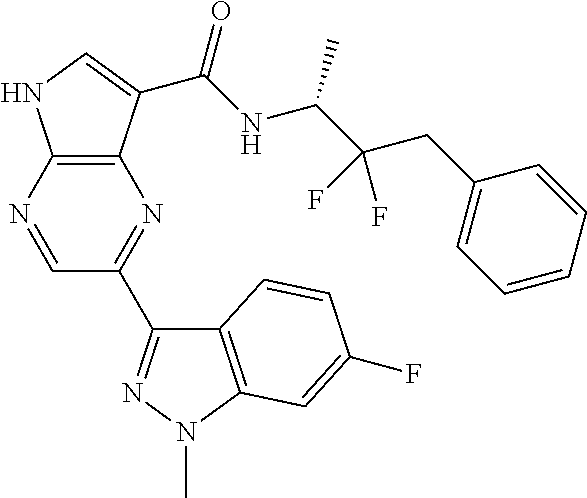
C12=C(N=CC(C3=NN(C)C4=C3C=CC(F)=C4)=N1)NC=C2C(NC(C(CC1=CC=CC=C1)(F)F)C)=O
